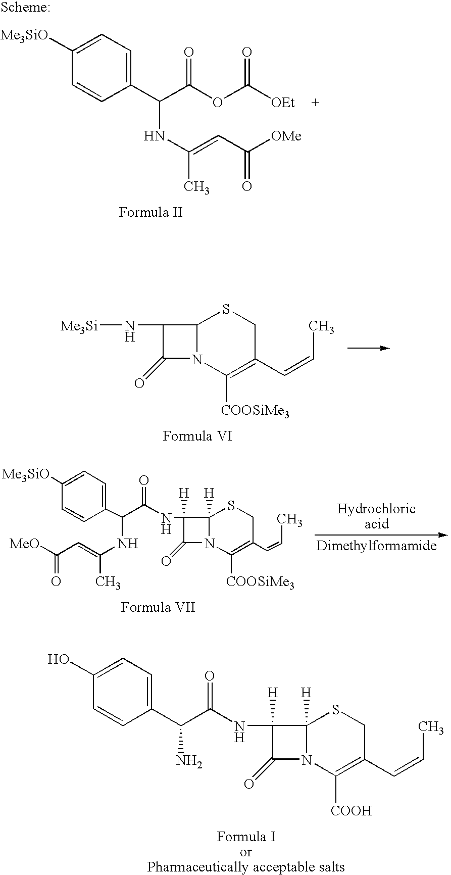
C12N(C([COOSiMe3])=C(C=CC)CS1)C(=O)C2N[Me3Si].C1([Me3SiO])=CC=C(C(NC(C)=CC([OMe])=O)C(OC([OEt])=O)=O)C=C1.C1([Me3SiO])=CC=C(C(NC(=CC([MeO])=O)C)C(NC2([H])C3([H])N(C([COOSiMe3])=C(C=CC)CS3)C2=O)=O)C=C1.C1(O)=CC=C(C(C(NC2([H])C3([H])N(C([COOH])=C(C=CC)CS3)C2=O)=O)N)C=C1
